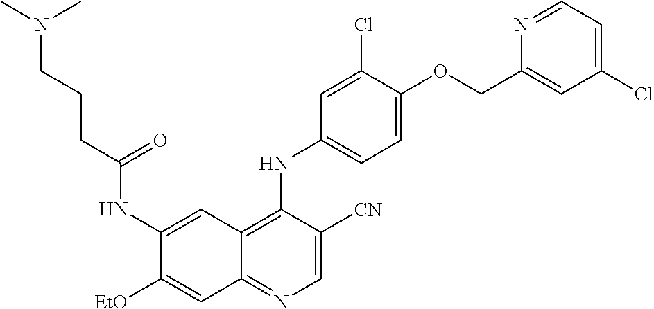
C1=C([CN])C(NC2=CC=C(OCC3=CC(Cl)=CC=N3)C(Cl)=C2)=C2C(=N1)C=C([EtO])C(NC(CCCN(C)C)=O)=C2
